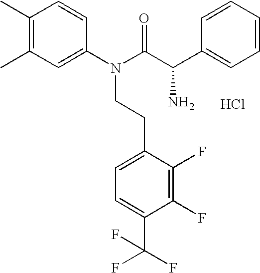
C1(C)=C(C)C=C(N(C(C(C2=CC=CC=C2)N)=O)CCC2=CC=C(C(F)(F)F)C(F)=C2F)C=C1.Cl
